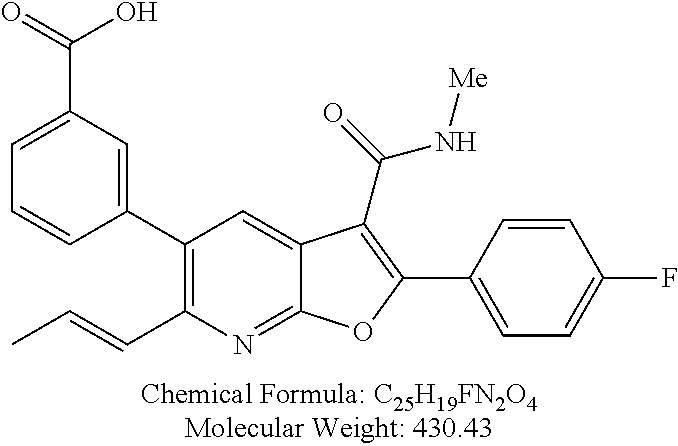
C1(C2=CC(C(=O)O)=CC=C2)=C(C=CC)N=C2C(=C1)C(C(=O)N[Me])=C(C1=CC=C(F)C=C1)O2
